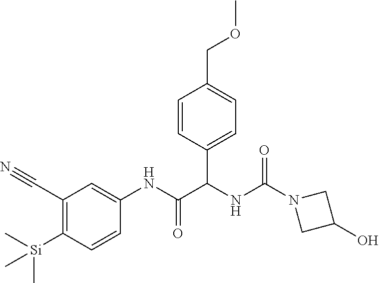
C1(C#N)=C([Si](C)(C)C)C=CC(NC(=O)C(NC(N2CC(O)C2)=O)C2=CC=C(COC)C=C2)=C1
